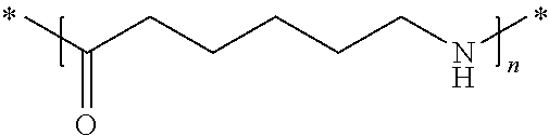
C(CCCCCNC)(C)=O
